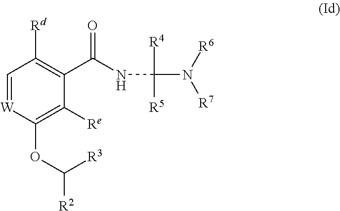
C1=[W]C(OC([R2])[R3])=C([Re])C(C(NC(N([R6])[R7])([R4])[R5])=O)=C1[Rd]
